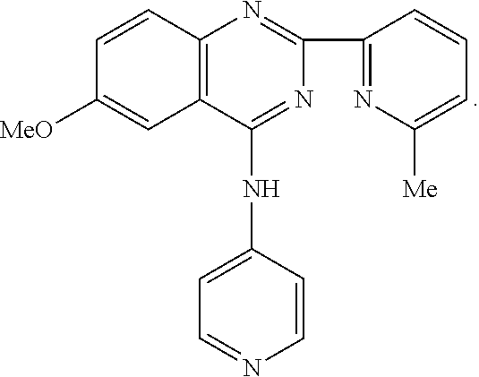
C12=C(C(NC3=CC=NC=C3)=NC(C3=NC([Me])=CC=C3)=N1)C=C([MeO])C=C2
